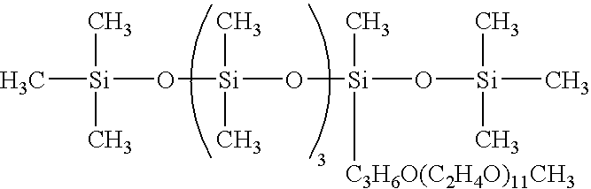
[Si](O[Si](C)(C)C)(C)(C)O[Si]([C3H6O(C2H4O)11CH3])(C)O[Si](C)(C)C
